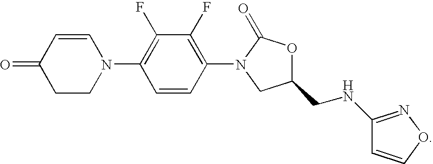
C1=CC(=O)CCN1C1=C(F)C(F)=C(N2C(=O)OC(CNC3=NOC=C3)C2)C=C1
